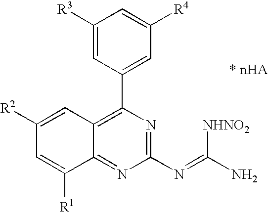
C1([R3])=CC(C2=C3C(=NC(N=C(N)[NHNO2])=N2)C([R1])=CC([R2])=C3)=CC([R4])=C1
